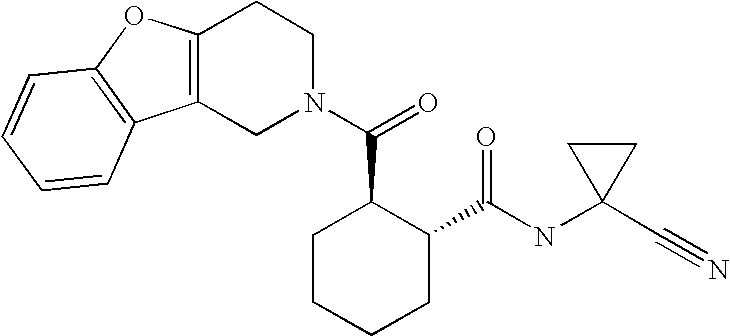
C12=C(CN(C(=O)C3CCCCC3C(NC3(C#N)CC3)=O)CC1)C1=C(O2)C=CC=C1
